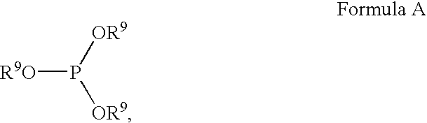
[R9O]P([OR9])[OR9]
